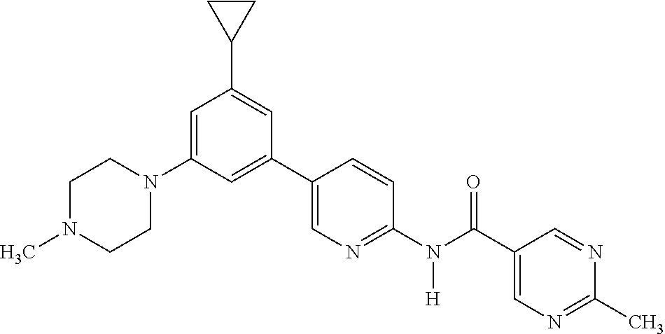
C1(C2=CN=C(N(C(C3=CN=C(C)N=C3)=O)[H])C=C2)=CC(N2CCN(C)CC2)=CC(C2CC2)=C1
